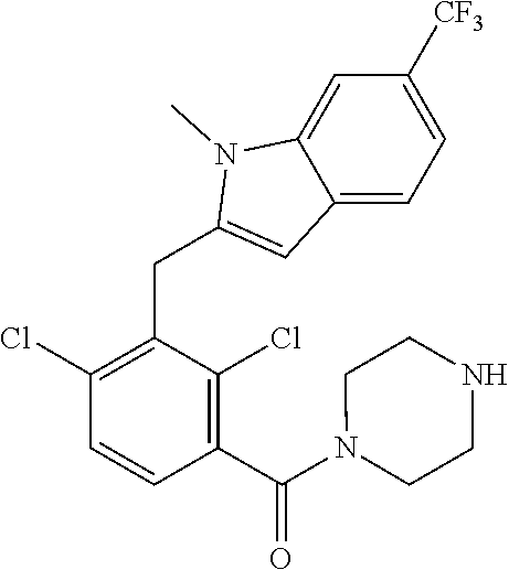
C1(Cl)=C(CC2=CC3=CC=C([CF3])C=C3N2C)C(Cl)=C(C(N2CCNCC2)=O)C=C1
